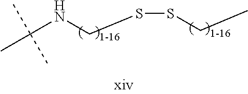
CC(NCSSCC)(C)C
